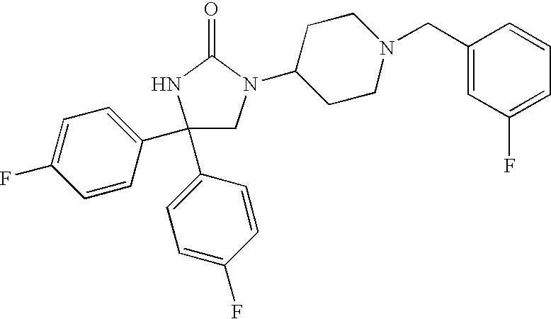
C1(C2=CC=C(F)C=C2)(C2=CC=C(F)C=C2)CN(C2CCN(CC3=CC(F)=CC=C3)CC2)C(=O)N1
